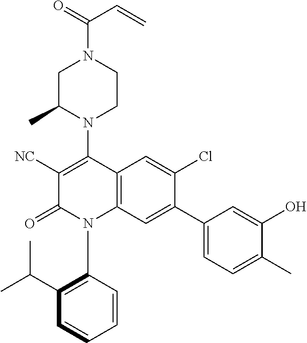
C1C(C)N(C2=C([NC])C(=O)N(C3=C(C(C)C)C=CC=C3)C3=C2C=C(Cl)C(C2=CC=C(C)C(O)=C2)=C3)CCN1C(=O)C=C
